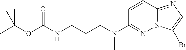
C1(N(CCCNC(OC(C)(C)C)=O)C)=NN2C(=NC=C2Br)C=C1
